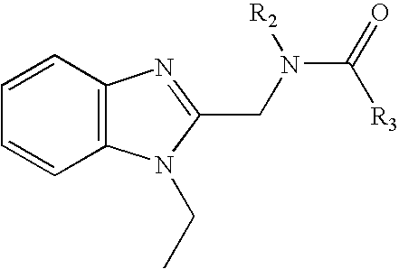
C1=CC2=C(C=C1)N(CC)C(CN(C(=O)[R3])[R2])=N2
